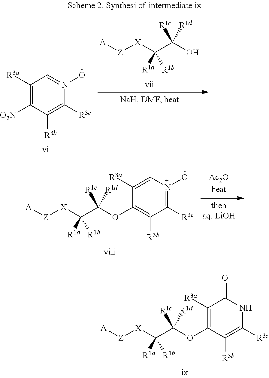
[A][Z][X]C(C(OC1=C([R3a])C(=O)NC([R3c])=C1[R3b])([R1c])[R1d])([R1a])[R1b].C1([R3a])=C([O2N])C([R3b])=C([R3c])N(O)=C1.[A][Z][X]C(C(O)([R1c])[R1d])([R1a])[R1b].[A][Z][X]C(C(OC1=C([R3b])C([R3c])=N(O)C=C1[R3a])([R1c])[R1d])([R1a])[R1b]
